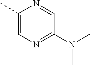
C1(C)=CN=C(N(C)C)C=N1
